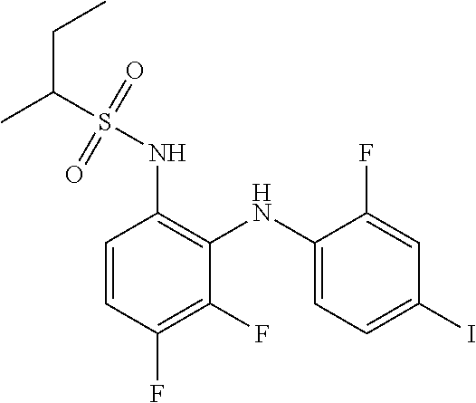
C1=CC(F)=C(F)C(NC2=CC=C(I)C=C2F)=C1NS(=O)(=O)C(C)CC
